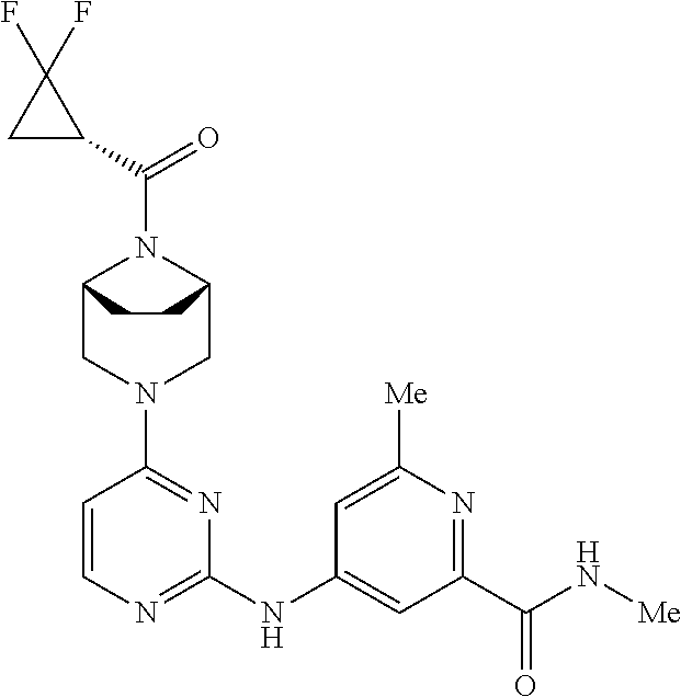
C12CN(C3=NC(NC4=CC(C(N[Me])=O)=NC([Me])=C4)=NC=C3)CC(N1C(=O)C1C(F)(F)C1)CC2
